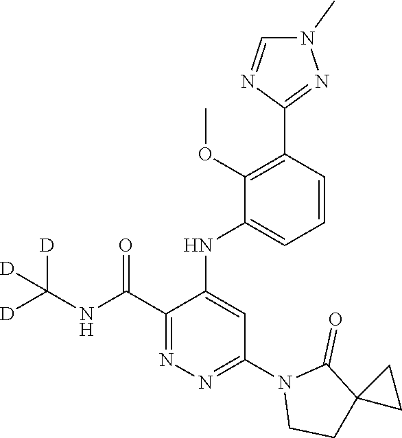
C1=CC(C2=NN(C)C=N2)=C(OC)C(NC2=CC(N3CCC4(C3=O)CC4)=NN=C2C(NC([D])([D])[D])=O)=C1
